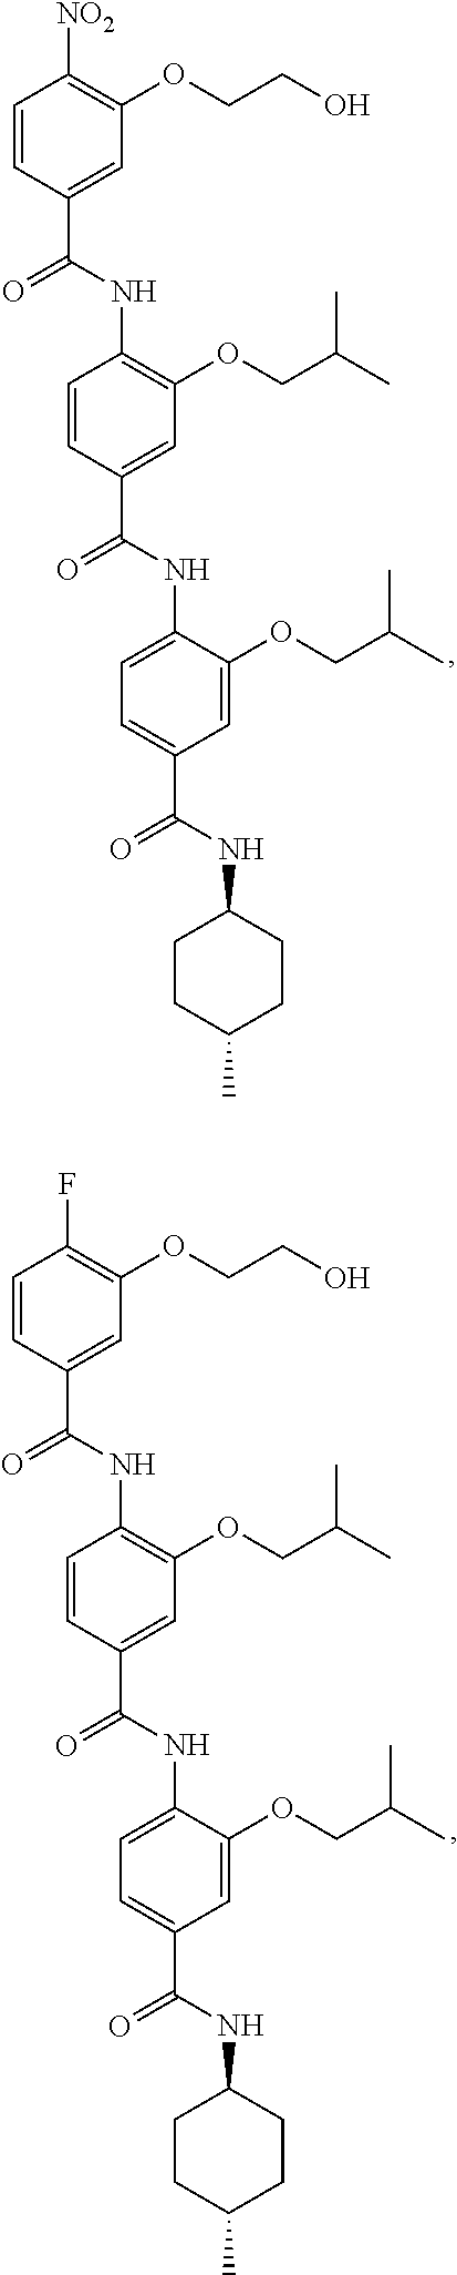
C1=CC(C(NC2=C(OCC(C)C)C=C(C(NC3=CC=C(C(NC4CCC(C)CC4)=O)C=C3OCC(C)C)=O)C=C2)=O)=CC(OCCO)=C1[NO2].C1=CC(C(NC2=C(OCC(C)C)C=C(C(NC3=CC=C(C(NC4CCC(C)CC4)=O)C=C3OCC(C)C)=O)C=C2)=O)=CC(OCCO)=C1F
